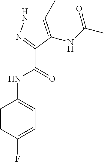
C1(C)=C(NC(C)=O)C(C(=O)NC2=CC=C(F)C=C2)=NN1
